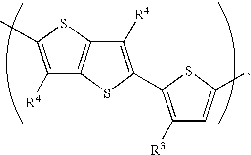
C1([R4])=C(C)SC2=C1SC(C1=C([R3])C=C(C)S1)=C2[R4]
